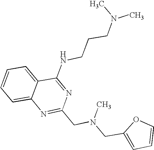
C1=CC=C2C(=C1)N=C(CN(CC1=CC=CO1)C)N=C2NCCCN(C)C
